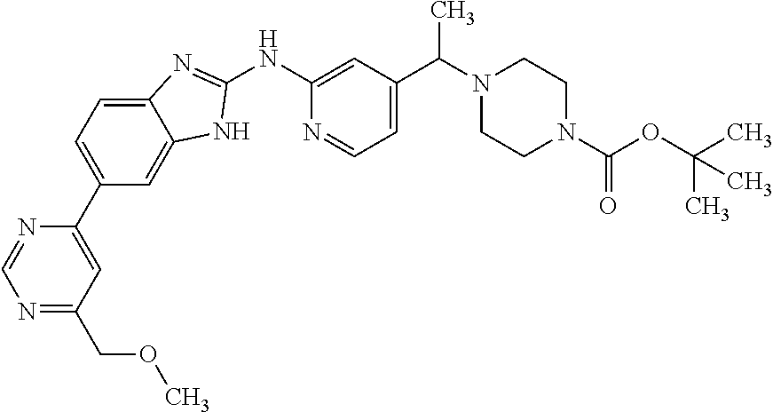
C12=CC=C(C3=CC(COC)=NC=N3)C=C1NC(NC1=CC(C(N3CCN(C(OC(C)(C)C)=O)CC3)C)=CC=N1)=N2
